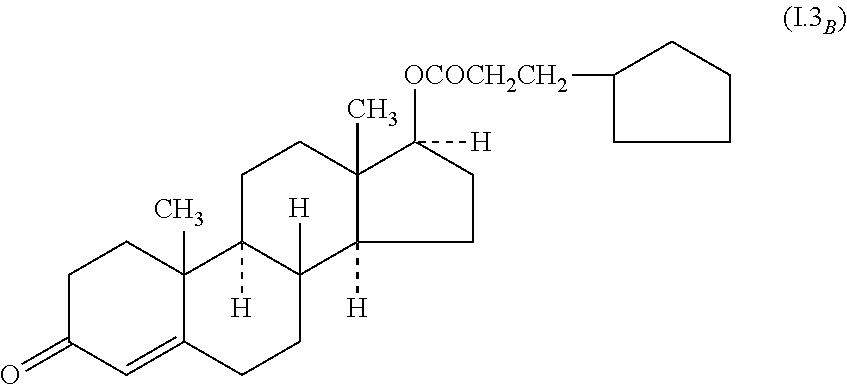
C1C(=O)C=C2C(C)(C1)C1([H])C([H])(CC2)C2([H])C(C)(CC1)C([OCOCH2CH2]C1CCCC1)([H])CC2
